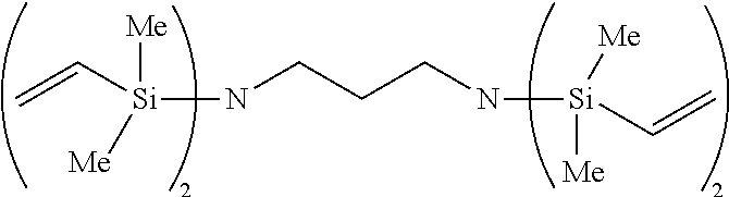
C=C[Si](NCCCN[Si]([Me])([Me])C=C)([Me])[Me]
